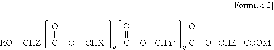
[RO][CHZ]C(O[CHX]C(=O)O[CHY]C(O[CHZ][COOM])=O)=O
